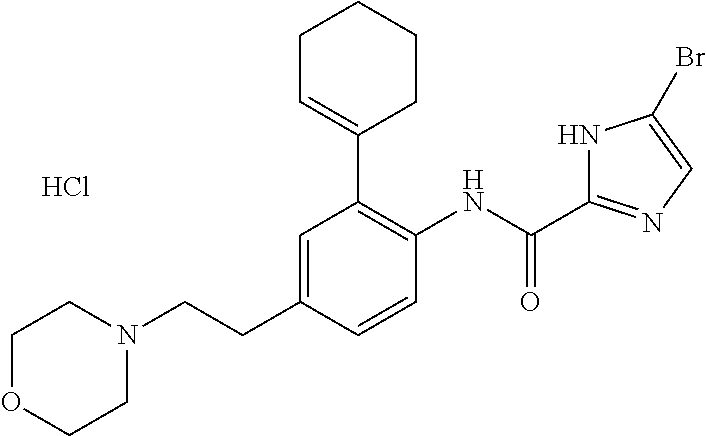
C1=C(CCN2CCOCC2)C=CC(NC(=O)C2=NC=C(Br)N2)=C1C1=CCCCC1.Cl
